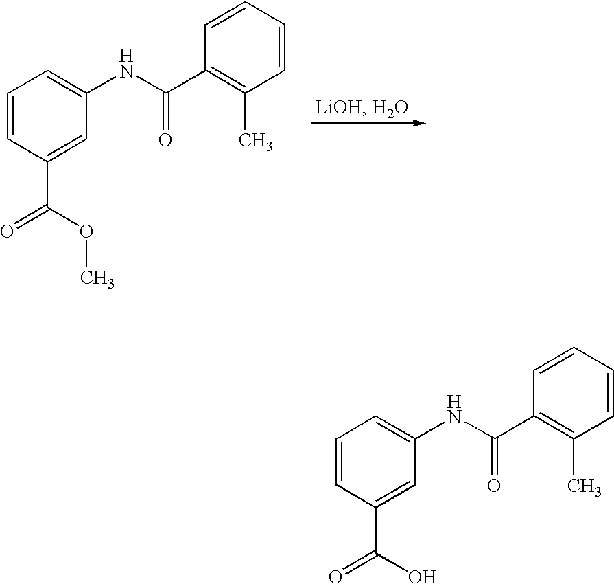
C1=CC(C(=O)OC)=CC(NC(C2=C(C)C=CC=C2)=O)=C1.C1=CC(C(=O)O)=CC(NC(C2=C(C)C=CC=C2)=O)=C1
